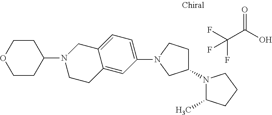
C1COCCC1N1CCC2=CC(N3CC(N4C(C)CCC4)CC3)=CC=C2C1.FC(C(O)=O)(F)F
